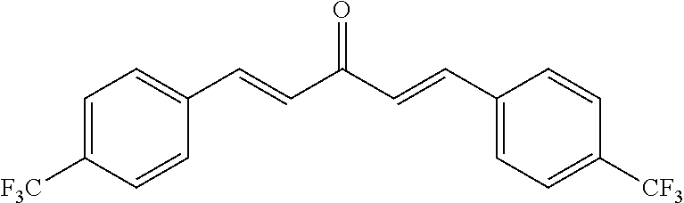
C1=C([F3C])C=CC(C=CC(C=CC2=CC=C([CF3])C=C2)=O)=C1
